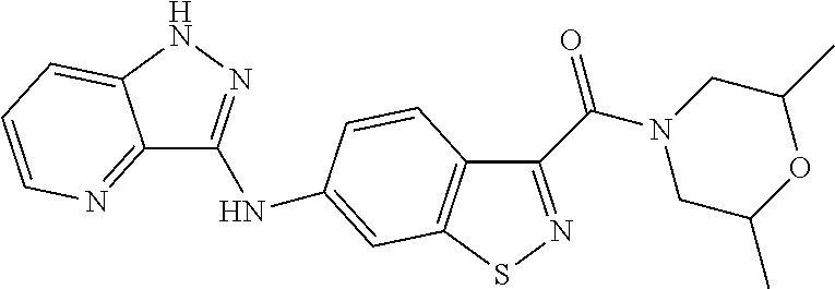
C12=NC=CC=C1NN=C2NC1=CC2=C(C(C(=O)N3CC(C)OC(C)C3)=NS2)C=C1
